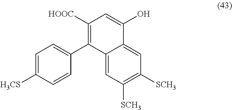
C1=C([H3CS])C=CC(C2=C([HOOC])C=C(O)C3=CC([SCH3])=C([SCH3])C=C23)=C1
